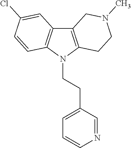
C12=C(N(CCC3=CC=CN=C3)C3=C1C=C(Cl)C=C3)CCN(C)C2
